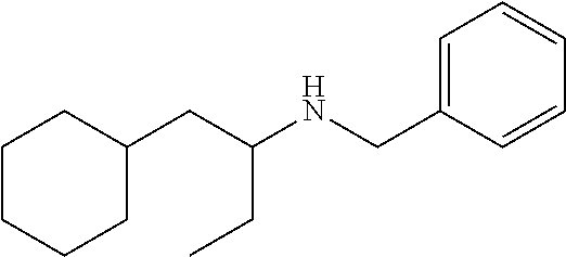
C1=CC=CC(CNC(CC2CCCCC2)CC)=C1
